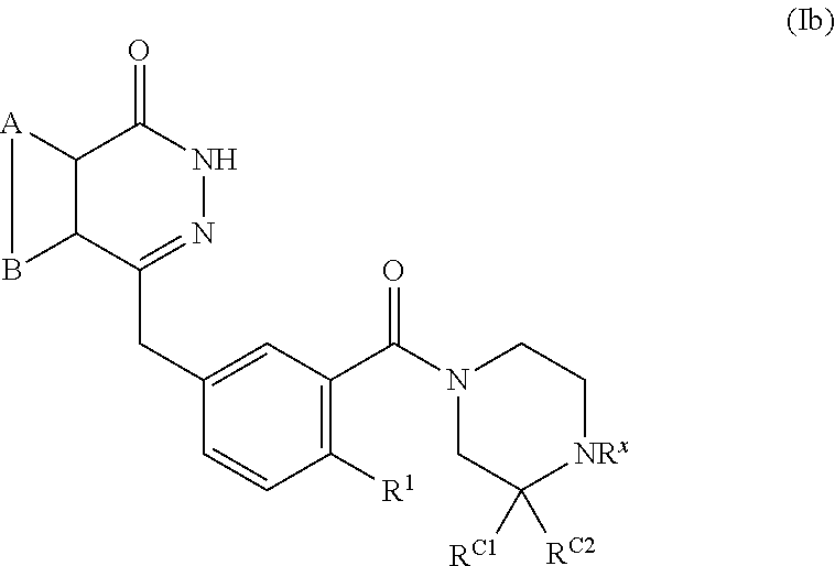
B1C2C([A]1)C(=O)NN=C2CC1=CC(C(N2CC([RC1])([RC2])[NRx]CC2)=O)=C([R1])C=C1
